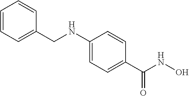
C1=CC=C(CNC2=CC=C(C(NO)=O)C=C2)C=C1
